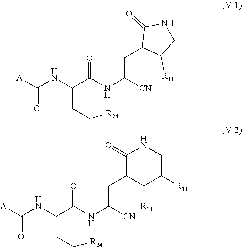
[A]C(NC(C(NC([CN])CC1C([R11])CNC1=O)=O)CC[R24])=O.[A]C(NC(C(NC([CN])CC1C([R11])C([R11])CNC1=O)=O)CC[R24])=O
